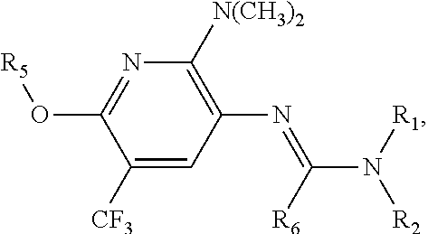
N1=C(O[R5])C([CF3])=CC(N=C(N([R1])[R2])[R6])=C1[N(CH3)2]
